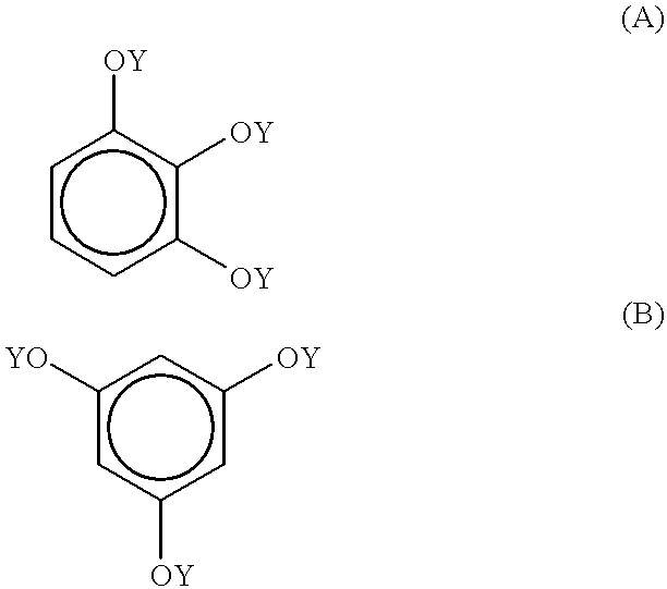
c1ccc([OY])c([OY])c1[OY].c1([YO])cc([OY])cc([OY])c1
